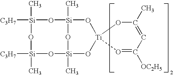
[C3H7][Si]1(C)O[Si]2(C)O[Si](C)(O[Si]([C3H7])(C)O1)O[Ti]1(O2)O=C([OC2H5])C=C(C)O1
